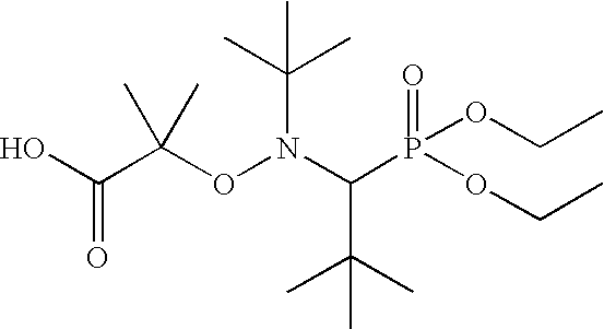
OC(C(ON(C(P(OCC)(=O)OCC)C(C)(C)C)C(C)(C)C)(C)C)=O
